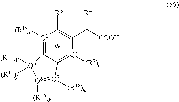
[Q1]1([(R1)a])=C2C(=[Q2]([(R7)c])C(C([COOH])[R4])=C1[R3])[Q7]([(R18)m])=[Q6]([(R16)k])[Q5]2([(R14)i])[(R15)j].[W]
